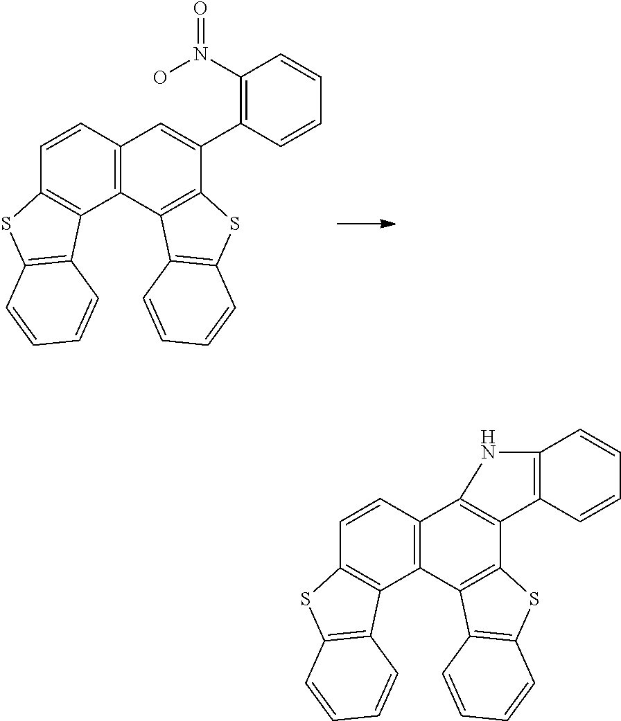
C12=C(C=CC3=C1C1=C(S3)C=CC=C1)C=C(C1=C(N(O)=O)C=CC=C1)C1=C2C2=C(S1)C=CC=C2.C12=C(C=CC3=C1C1=C(S3)C=CC=C1)C1=C(C3=C2C2=C(S3)C=CC=C2)C2=C(C=CC=C2)N1
